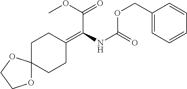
C1(=C(C(OC)=O)NC(OCC2=CC=CC=C2)=O)CCC2(CC1)OCCO2
